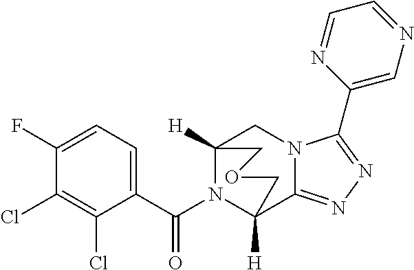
C12([H])N(C(C3=CC=C(F)C(Cl)=C3Cl)=O)C([H])(C3=NN=C(C4=CN=CC=N4)N3C1)COC2
